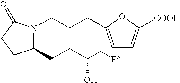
C1(CCC(C[E3])O)N(CCCC2=CC=C([COOH])O2)C(=O)CC1
